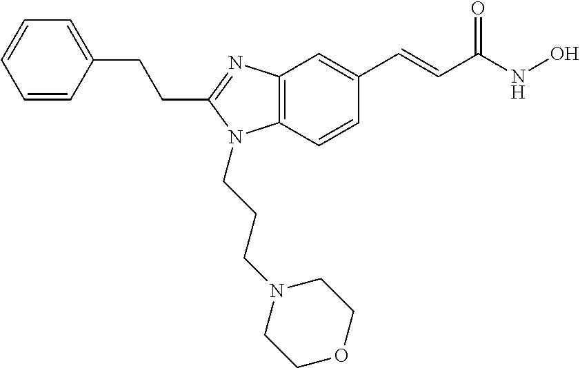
C1=CC(CCC2=NC3=C(N2CCCN2CCOCC2)C=CC(C=CC(NO)=O)=C3)=CC=C1
